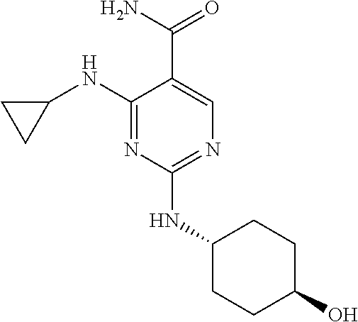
C1(NC2CC2)=NC(NC2CCC(O)CC2)=NC=C1C(N)=O
